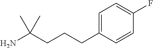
C1=CC(CCCC(N)(C)C)=CC=C1F
